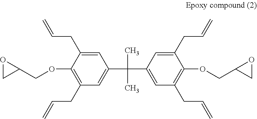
C1(OCC2OC2)=C(CC=C)C=C(C(C2=CC(CC=C)=C(OCC3CO3)C(CC=C)=C2)(C)C)C=C1CC=C
